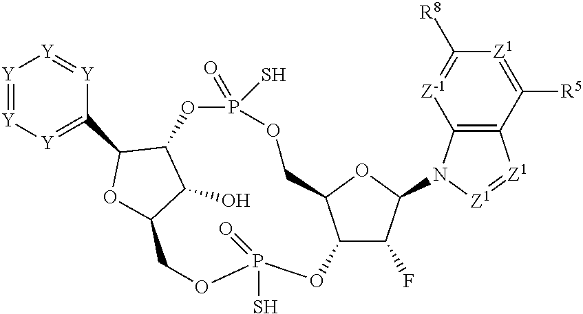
C12C(F)C(N3C4=C(C([R5])=[Z1]C([R8])=[Z-1]4)[Z1]=[Z1]3)OC1COP(=O)(S)OC1C(O)C(OC1C1=[Y][Y]=[Y][Y]=[Y]1)COP(=O)(S)O2
